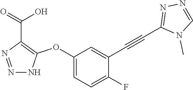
C1(OC2=C(C(=O)O)N=NN2)=CC=C(F)C(C#CC2=NN=CN2C)=C1
